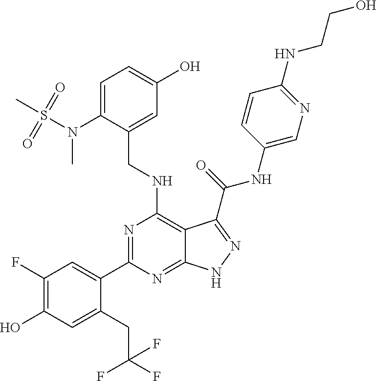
C(NC1=C2C(=NC(C3=CC(F)=C(O)C=C3CC(F)(F)F)=N1)NN=C2C(NC1=CN=C(NCCO)C=C1)=O)C1=CC(O)=CC=C1N(S(C)(=O)=O)C
